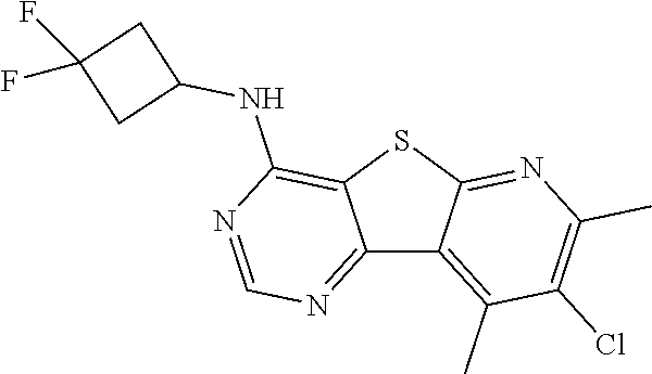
C12=NC=NC(NC3CC(F)(F)C3)=C1SC1=NC(C)=C(Cl)C(C)=C21
